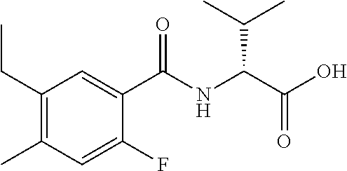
CCC1=C(C)C=C(F)C(C(NC(C(C)C)C(=O)O)=O)=C1
